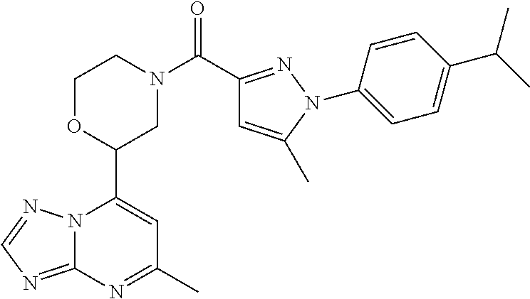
N12C(=NC=N1)N=C(C)C=C2C1CN(C(=O)C2=NN(C3=CC=C(C(C)C)C=C3)C(C)=C2)CCO1
